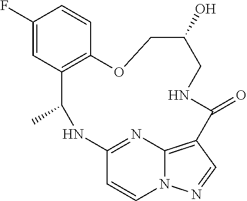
C1(F)=CC2=C(C=C1)OCC(O)CNC(=O)C1=C3N(C=CC(=N3)NC2C)N=C1
